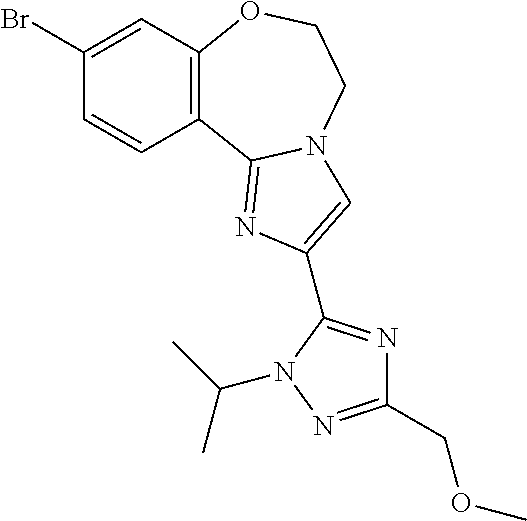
C12=C(C3=NC(C4=NC(COC)=NN4C(C)C)=CN3CCO1)C=CC(Br)=C2
